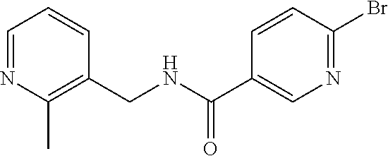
C1=NC(C)=C(CNC(C2=CN=C(Br)C=C2)=O)C=C1
